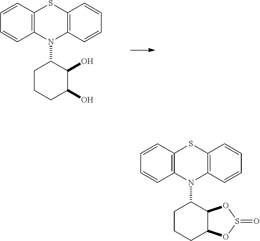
C12=C(C=CC=C1)SC1=C(N2C2CCCC(O)C2O)C=CC=C1.C12=C(C=CC=C1)SC1=C(N2C2CCCC3C2OS(=O)O3)C=CC=C1
